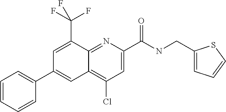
C1(Cl)=C2C(=NC(C(NCC3=CC=CS3)=O)=C1)C(C(F)(F)F)=CC(C1=CC=CC=C1)=C2
